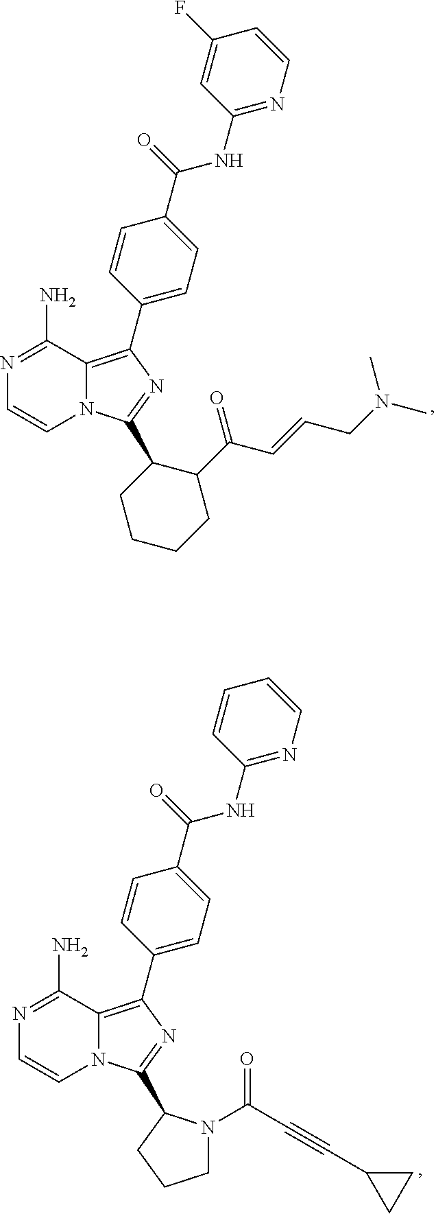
C1(F)=CC(NC(C2=CC=C(C3=C4N(C(C5CCCCC5C(C=CCN(C)C)=O)=N3)C=CN=C4N)C=C2)=O)=NC=C1.C1=CC(NC(C2=CC=C(C3=C4N(C(C5N(C(C#CC6CC6)=O)CCC5)=N3)C=CN=C4N)C=C2)=O)=NC=C1
